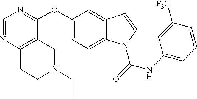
O(C1=CC=C2C(=C1)C=CN2C(=O)NC1=CC=CC([F3C])=C1)C1=NC=NC2=C1CN(CC)CC2
